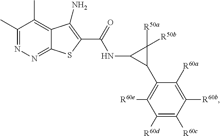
C1(C)=NN=C2C(=C1C)C(N)=C(C(=O)NC1C(C3=C([R60e])C([R60d])=C([R60c])C([R60b])=C3[R60a])C1([R50a])[R50b])S2
